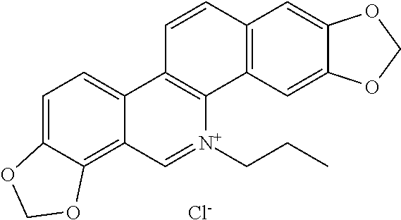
C1=C2C(=C3C(=C1)C1=C([N+](CCC)=C3)C3=C(C=C1)C=C1C(=C3)OCO1)OCO2.[Cl-]
